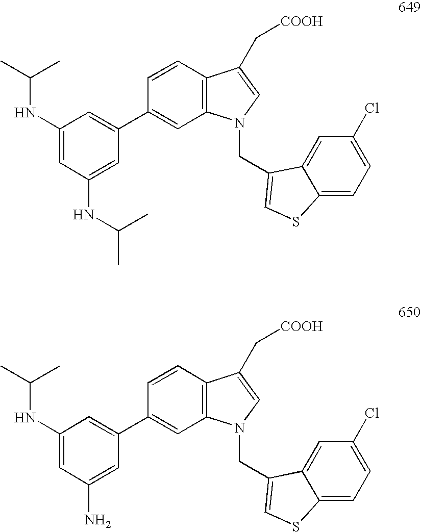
C1(NC(C)C)=CC(NC(C)C)=CC(C2=CC3=C(C=C2)C(C[COOH])=CN3CC2=CSC3=CC=C(Cl)C=C32)=C1.C1(NC(C)C)=CC(N)=CC(C2=CC3=C(C=C2)C(C[COOH])=CN3CC2=CSC3=CC=C(Cl)C=C32)=C1
